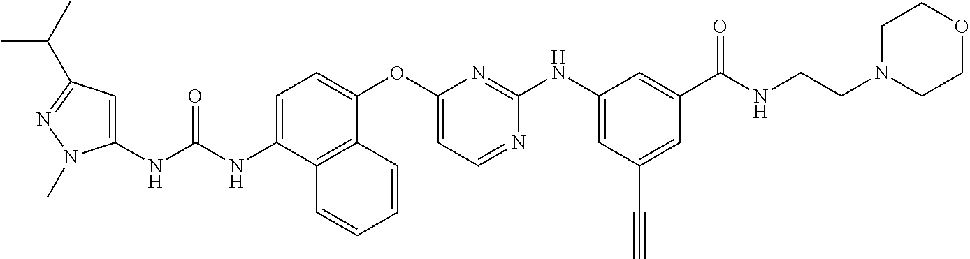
C1=C(NC(NC2=CC(C(C)C)=NN2C)=O)C2=C(C(OC3=CC=NC(NC4=CC(C#C)=CC(C(NCCN5CCOCC5)=O)=C4)=N3)=C1)C=CC=C2
